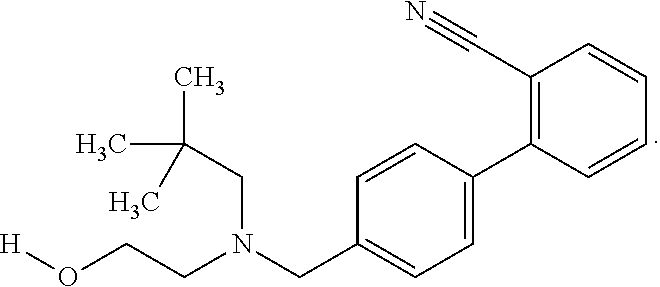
C1(C#N)=C(C2=CC=C(CN(CCO[H])CC(C)(C)C)C=C2)C=CC=C1
